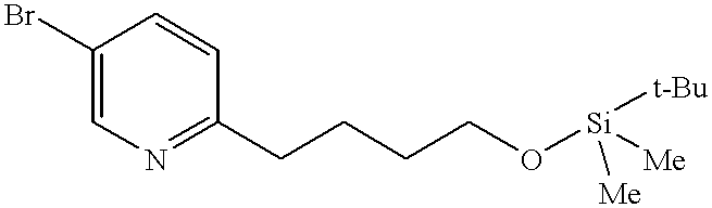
C1(Br)=CN=C(CCCCO[Si]([t-Bu])([Me])[Me])C=C1
